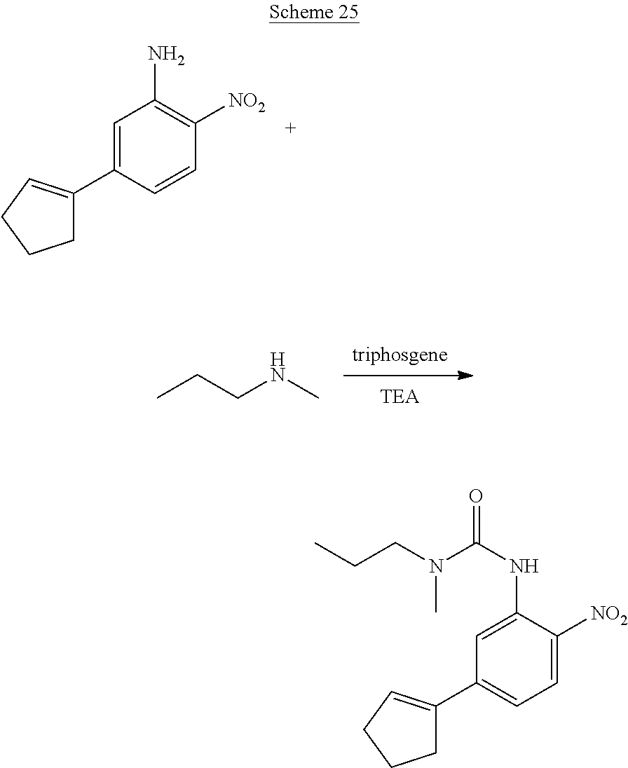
C1=C(C2=CCCC2)C=CC([NO2])=C1N.[triphosgene].CCCNC.C1(C2=CCCC2)=CC=C([NO2])C(NC(N(CCC)C)=O)=C1
